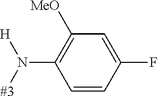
[#3]N([H])C1=C([MeO])C=C(F)C=C1
